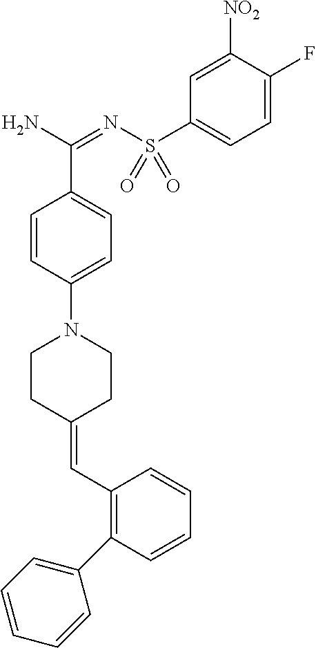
C1=CC(N2CCC(=CC3=C(C4=CC=CC=C4)C=CC=C3)CC2)=CC=C1C(N)=NS(C1=CC=C(F)C([NO2])=C1)(=O)=O
